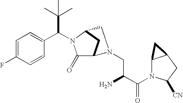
C1=C(F)C=CC(C(C(C)(C)C)N2C(=O)C3CC2CN3CC(N)C(N2C3C(CC2[CN])C3)=O)=C1
